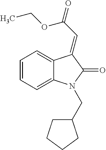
C12=CC=CC=C1N(CC1CCCC1)C(=O)C2=CC(=O)OCC
